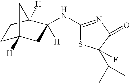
C1C2([H])CC([H])(NC3=NC(=O)C(C(C)C)(F)S3)C([H])(C1)C2
